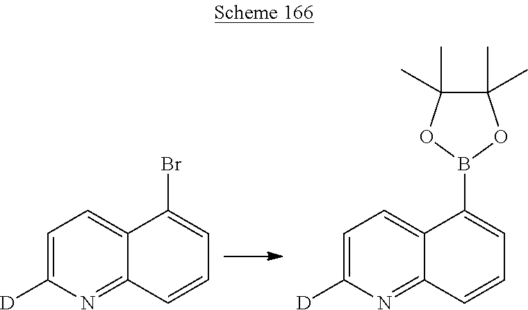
C1=C([D])N=C2C(=C1)C(Br)=CC=C2.C1=C([D])N=C2C(=C1)C(B1OC(C)(C)C(C)(C)O1)=CC=C2
